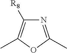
C1([R8])=C(C)OC(C)=N1
